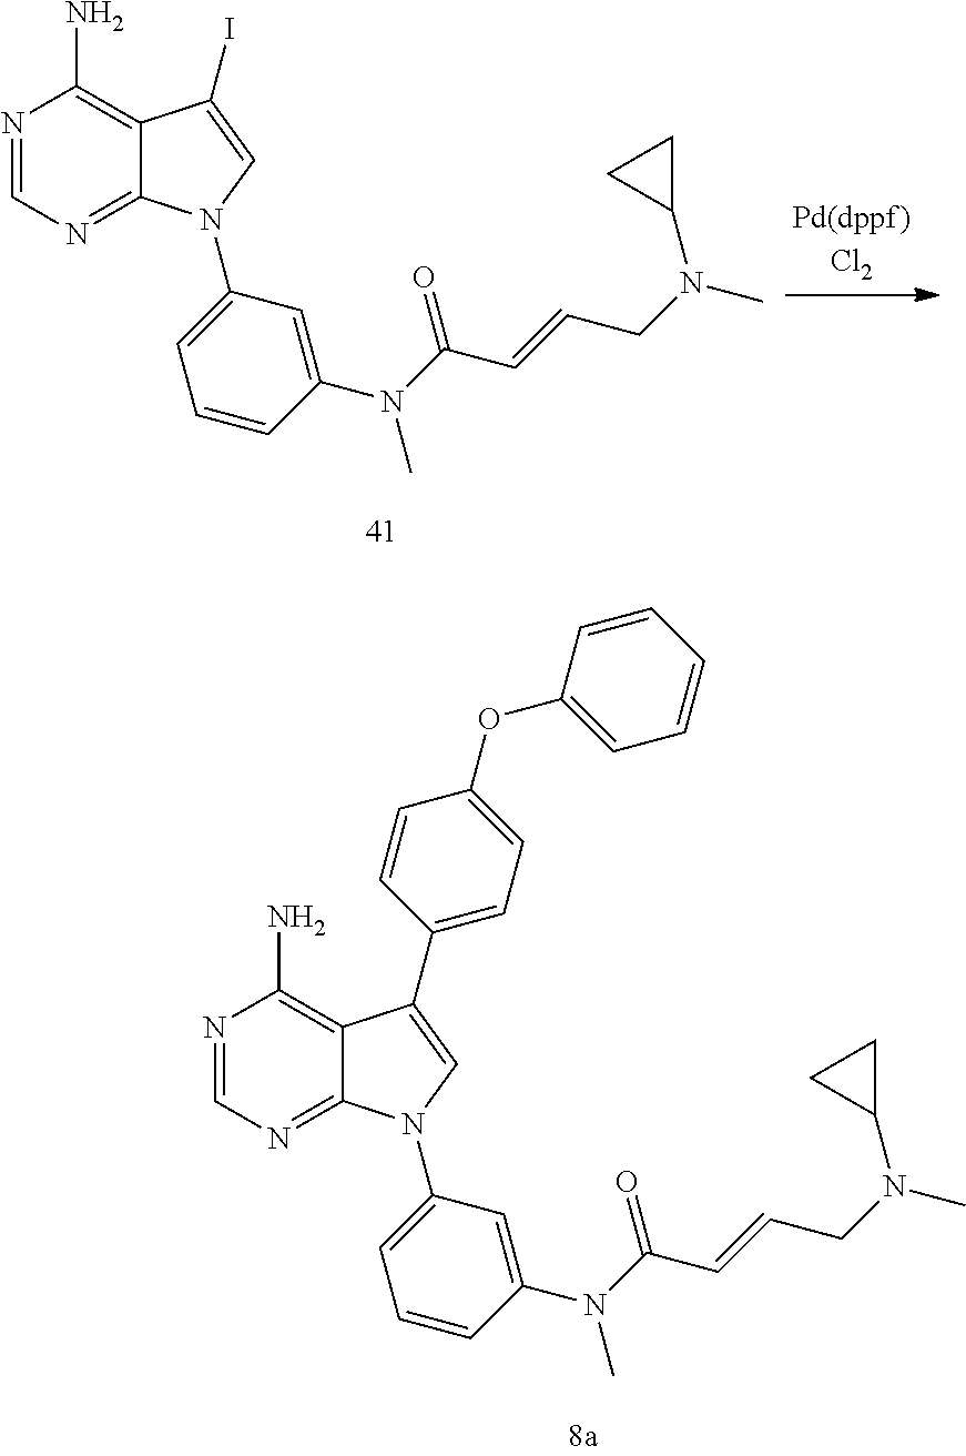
N1=CN=C2C(=C1N)C(I)=CN2C1=CC=CC(N(C(C=CCN(C)C2CC2)=O)C)=C1.N1=CN=C2C(=C1N)C(C1=CC=C(OC3=CC=CC=C3)C=C1)=CN2C1=CC=CC(N(C(C=CCN(C)C2CC2)=O)C)=C1
